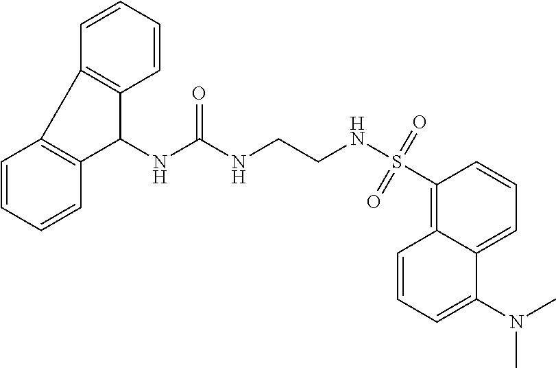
C12=CC=CC(S(NCCNC(NC3C4=C(C5=C3C=CC=C5)C=CC=C4)=O)(=O)=O)=C1C=CC=C2N(C)C
